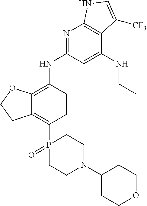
C12=C(P3(=O)CCN(C4CCOCC4)CC3)C=CC(NC3=NC4=C(C(NCC)=C3)C([CF3])=CN4)=C1OCC2
